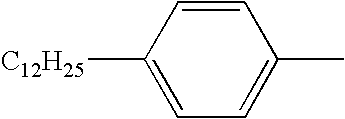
C1=CC([C12H25])=CC=C1C
